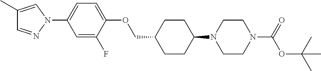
C1CC(N2CCN(C(OC(C)(C)C)=O)CC2)CCC1COC1=CC=C(N2C=C(C)C=N2)C=C1F
